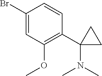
C1(Br)=CC(OC)=C(C2(N(C)C)CC2)C=C1
